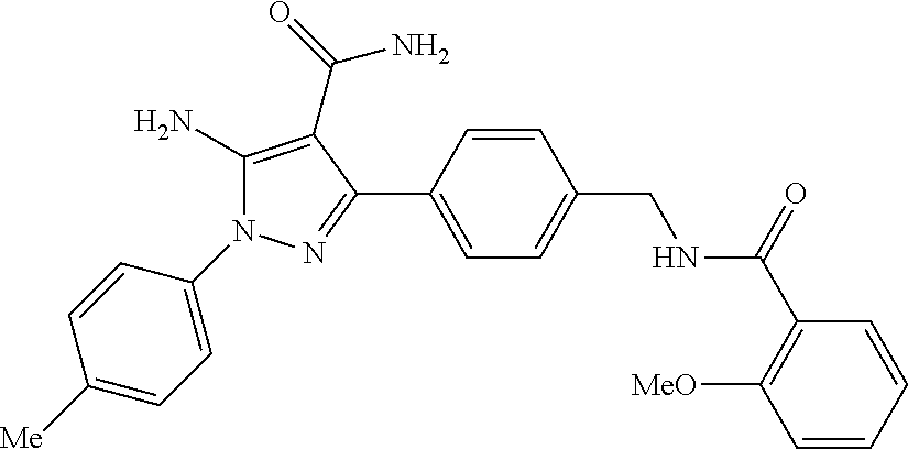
C1(N2C(N)=C(C(=O)N)C(C3=CC=C(CNC(C4=C([MeO])C=CC=C4)=O)C=C3)=N2)=CC=C([Me])C=C1
